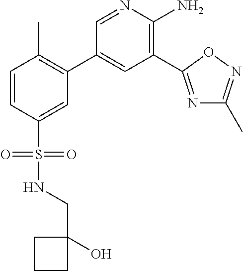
C1=NC(N)=C(C2=NC(C)=NO2)C=C1C1=C(C)C=CC(S(=O)(=O)NCC2(O)CCC2)=C1
